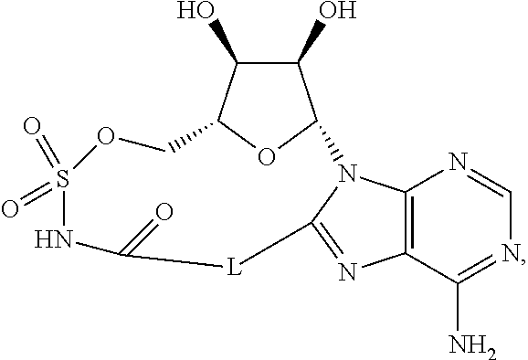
C12=C(C(N)=NC=N1)N=C1N2C2C(O)C(O)C(O2)COS(=O)(=O)NC(=O)[L]1
